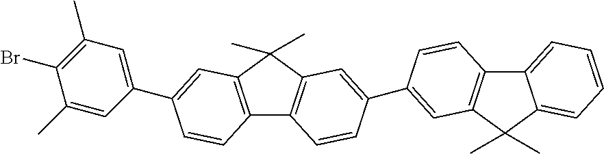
C12=C(C(C)(C)C3=C1C=CC(C1=CC4=C(C5=CC=CC=C5C4(C)C)C=C1)=C3)C=C(C1=CC(C)=C(Br)C(C)=C1)C=C2
